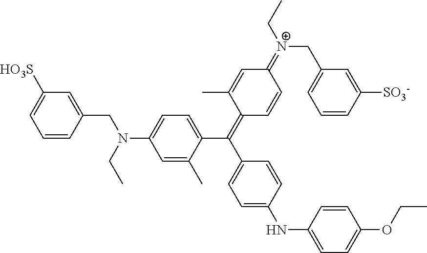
C1=CC(CN(C2=CC=C(C(=C3C=CC(=[N+](CC)CC4=CC=CC([SO3-])=C4)C=C3C)C3=CC=C(NC4=CC=C(OCC)C=C4)C=C3)C(C)=C2)CC)=CC([HO3S])=C1
